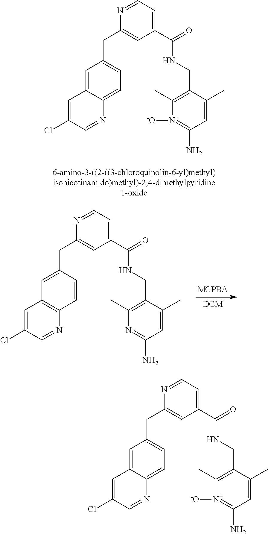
C1=C2C(=CC=C1CC1=CC(C(NCC3=C(C)[N+]([-O])=C(N)C=C3C)=O)=CC=N1)N=CC(Cl)=C2.N1=CC=C(C(NCC2=C(C)N=C(N)C=C2C)=O)C=C1CC1=CC2=C(C=C1)N=CC(Cl)=C2.C1=C2C(=CC=C1CC1=CC(C(NCC3=C(C)[N+]([-O])=C(N)C=C3C)=O)=CC=N1)N=CC(Cl)=C2
